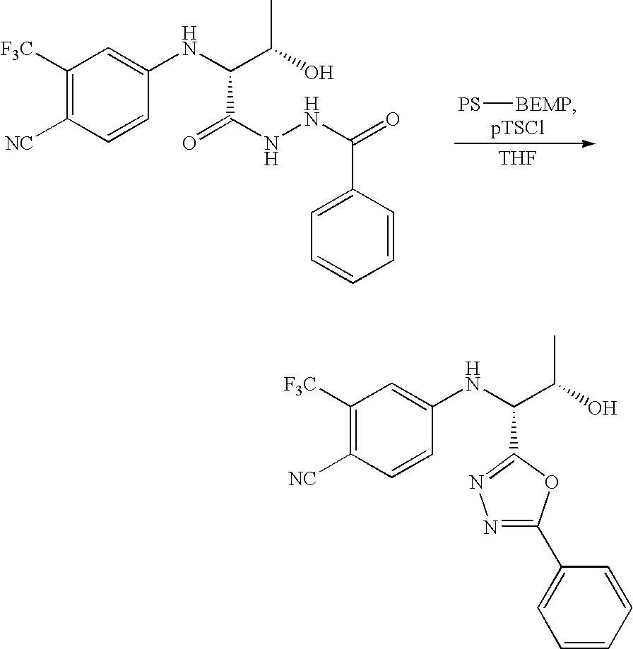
[PS][BEMP].C1([F3C])=C([NC])C=CC(NC(C(O)C)C(NNC(=O)C2=CC=CC=C2)=O)=C1.[THF].C1([F3C])=C([NC])C=CC(NC(C(O)C)C2=NN=C(C3=CC=CC=C3)O2)=C1
